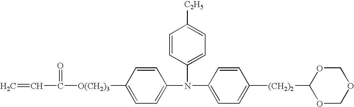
C=CC([O(CH2)3]C1=CC=C(N(C2=CC=C([(CH2)2]C3OCOCO3)C=C2)C2=CC=C([C2H5])C=C2)C=C1)=O
